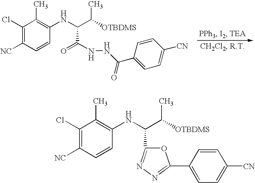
C1(Cl)=C([NC])C=CC(NC(C([OTBDMS])C)C(=O)NNC(=O)C2=CC=C([CN])C=C2)=C1C.C1(Cl)=C([NC])C=CC(NC(C([OTBDMS])C)C2=NN=C(C3=CC=C([CN])C=C3)O2)=C1C
